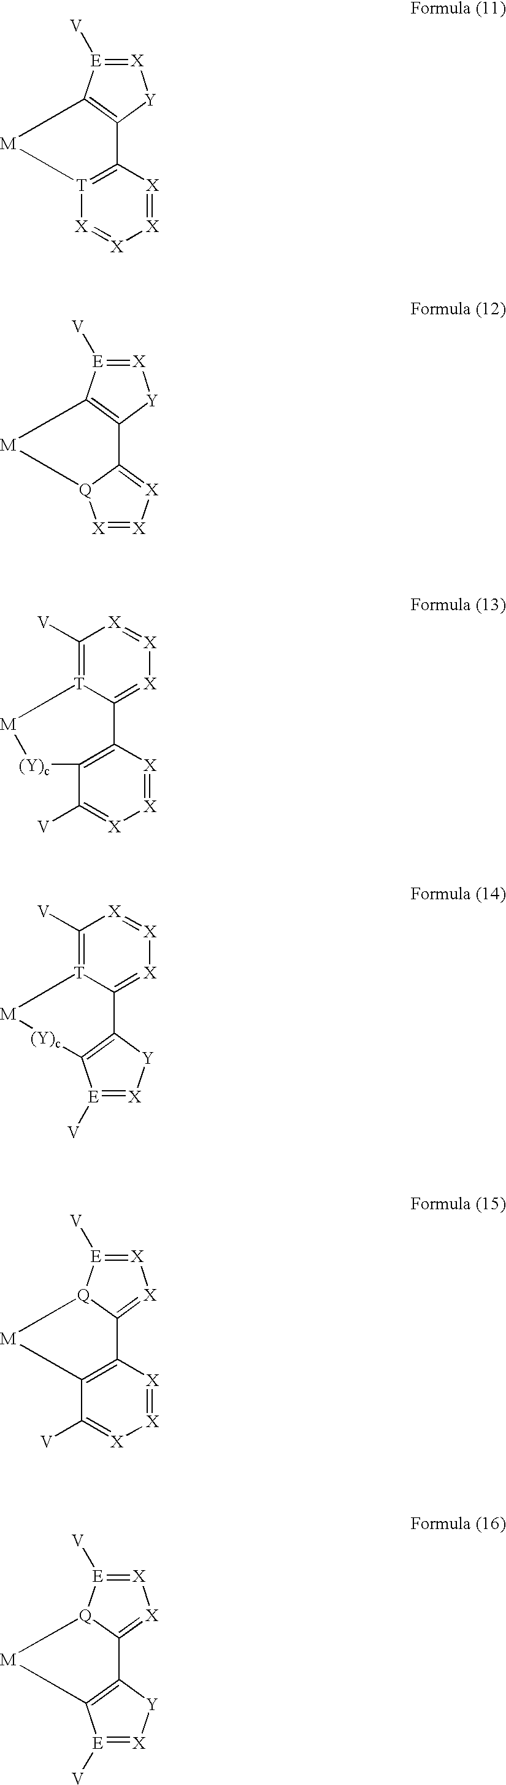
C12=[T]([X]=[X][X]=[X]1)[M]C1=C2[Y][X]=[E]1[V].[X]1=[X][X]=C2[Q]1[M]C1=C2[Y][X]=[E]1[V].C1([V])=[T]2C(=[X][X]=[X]1)C1=C(C([V])=[X][X]=[X]1)[(Y)c][M]2.C1([V])=[T]2C(=[X][X]=[X]1)C1=C([E]([V])=[X][Y]1)[(Y)c][M]2.C12=C(C([V])=[X][X]=[X]1)[M][Q]1[E]([V])=[X][X]=C21.[E]1([V])=[X][Y]C2=C1[M][Q]1[E]([V])=[X][X]=C21
